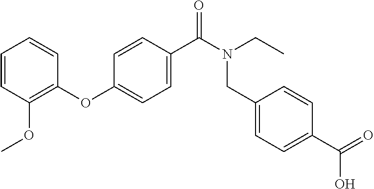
C1=CC(OC)=C(OC2=CC=C(C(N(CC)CC3=CC=C(C(O)=O)C=C3)=O)C=C2)C=C1
